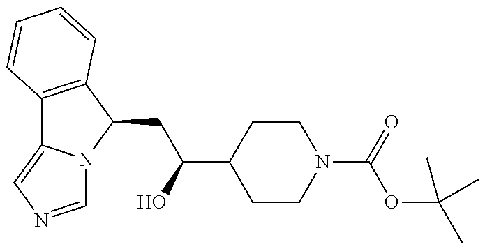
C12=C(C(CC(O)C3CCN(C(OC(C)(C)C)=O)CC3)N3C1=CN=C3)C=CC=C2
